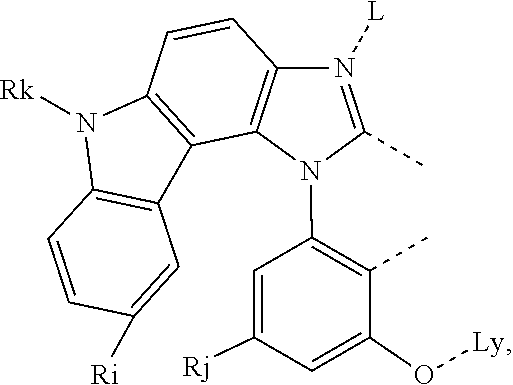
C1(N2C3=C(C=CC4=C3C3=C(N4[Rk])C=CC([Ri])=C3)N([L])=C2C)=C(C)C(O[Ly])=CC([Rj])=C1
